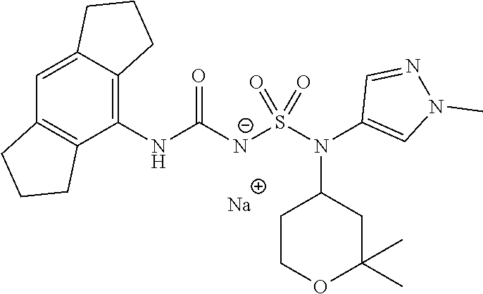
C1(NC([N-]S(N(C2=CN(C)N=C2)C2CCOC(C)(C)C2)(=O)=O)=O)=C2C(=CC3=C1CCC3)CCC2.[Na]
